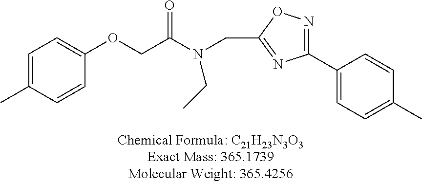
C1=C(C)C=CC(OCC(N(CC2=NC(C3=CC=C(C)C=C3)=NO2)CC)=O)=C1
